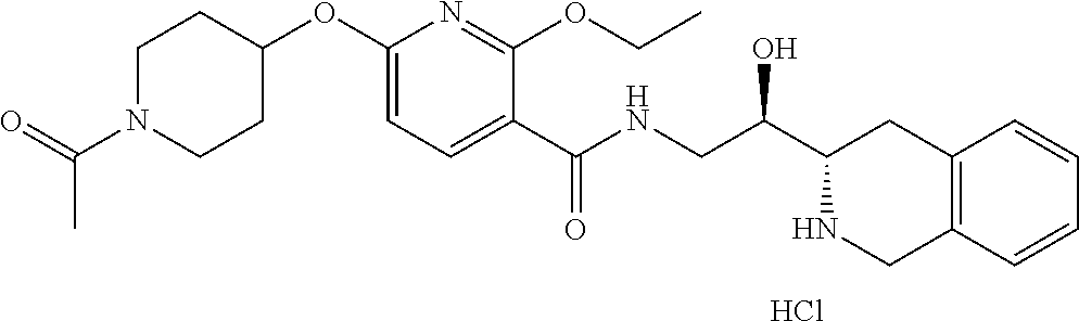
C1(OC2CCN(C(=O)C)CC2)=CC=C(C(NCC(C2CC3=C(C=CC=C3)CN2)O)=O)C(OCC)=N1.Cl
